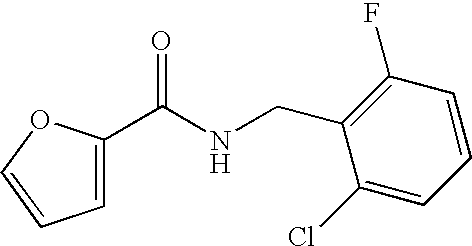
C1=C(C(NCC2=C(F)C=CC=C2Cl)=O)OC=C1
